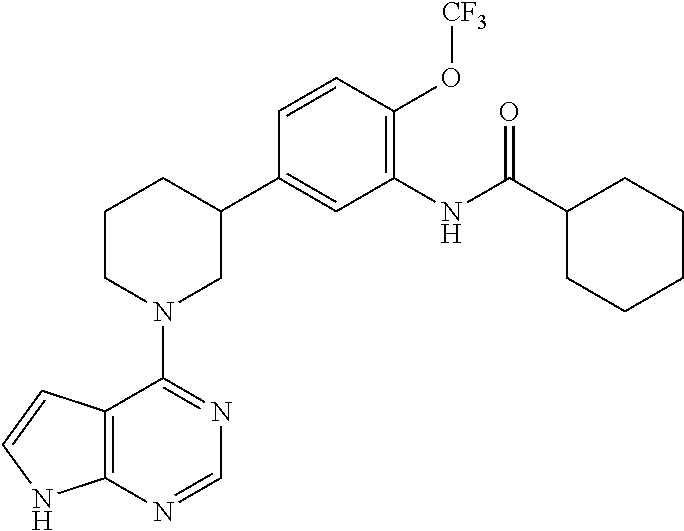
C12=C(N=CN=C1N1CC(C3=CC(NC(C4CCCCC4)=O)=C(O[CF3])C=C3)CCC1)NC=C2
